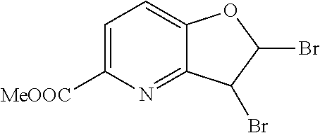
C1=C([MeOOC])N=C2C(=C1)OC(Br)C2Br
